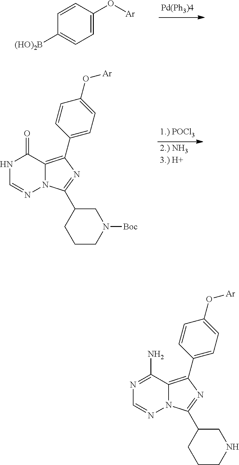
C1=C(O[Ar])C=CC([(HO)2B])=C1.N1C=NN2C(=C(C3=CC=C(O[Ar])C=C3)N=C2C2CN([Boc])CCC2)C1=O.N1=C(N)C2=C(C3=CC=C(O[Ar])C=C3)N=C(C3CNCCC3)N2N=C1
